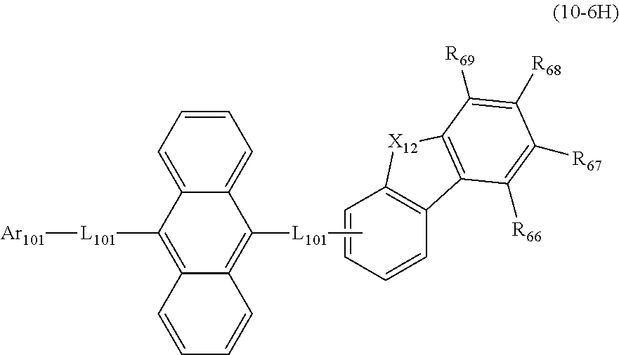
C1=CC=CC2=C1[X12]C1=C2C([R66])=C([R67])C([R68])=C1[R69].C1=CC=C2C(=C1)C([L101]C)=C1C(=C2[L101][Ar101])C=CC=C1
